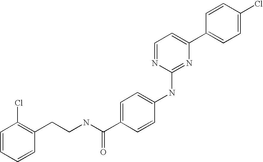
C1=CC(C2=CC=NC(NC3=CC=C(C(NCCC4=C(Cl)C=CC=C4)=O)C=C3)=N2)=CC=C1Cl
